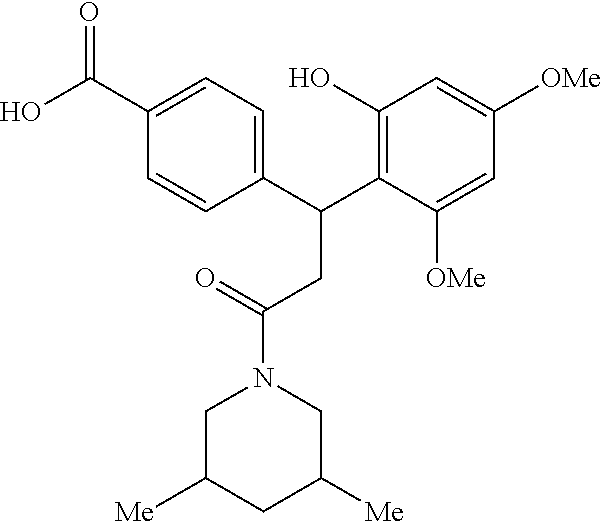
C1(C(C2=C(O)C=C([OMe])C=C2[OMe])CC(N2CC([Me])CC([Me])C2)=O)=CC=C(C(O)=O)C=C1
